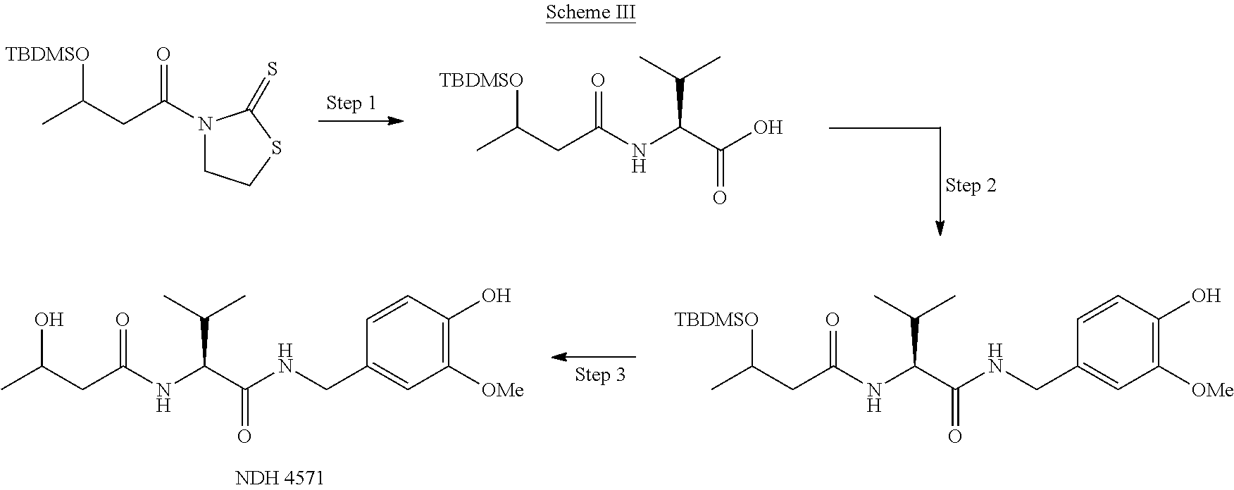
C1=CC(CNC(C(NC(CC(C)O)=O)C(C)C)=O)=CC([OMe])=C1O.C1=CC(CNC(C(NC(CC(C)[TBDMSO])=O)C(C)C)=O)=CC([OMe])=C1O.OC(C(NC(CC(C)[TBDMSO])=O)C(C)C)=O.N1(C(CC(C)[TBDMSO])=O)CCSC1=S
